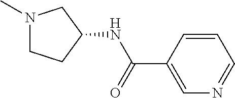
N1(C)CCC(NC(C2=CN=CC=C2)=O)C1
